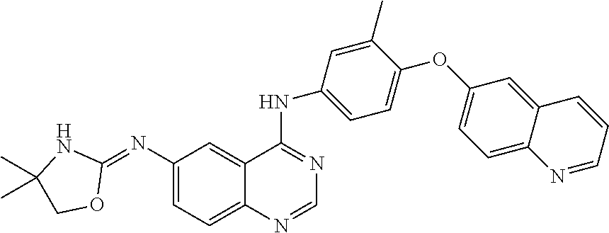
C1(N=C2NC(C)(C)CO2)=CC=C2C(=C1)C(NC1=CC=C(OC3=CC=C4C(=C3)C=CC=N4)C(C)=C1)=NC=N2
